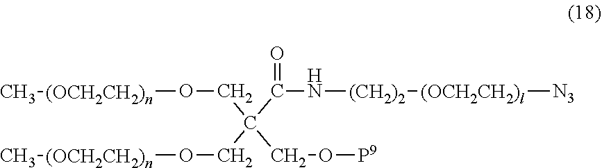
C(C(=O)N[(CH2)2][(OCH2CH2)l][N3])(CO[(OCH2CH2)n]C)(CO[(OCH2CH2)n]C)CO[P9]
